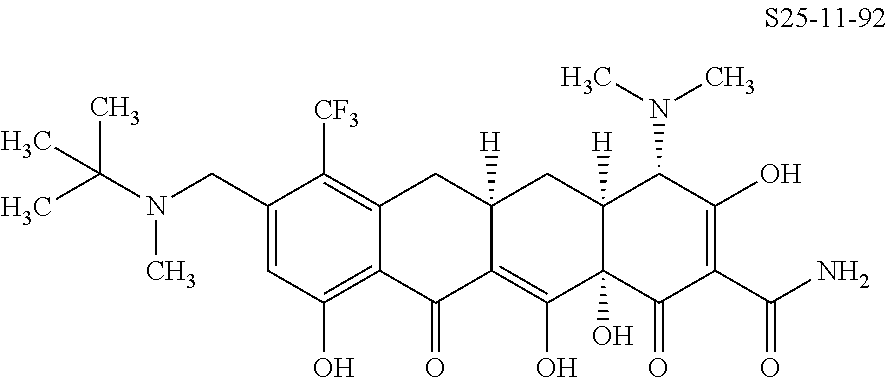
C1(CN(C(C)(C)C)C)=CC(O)=C2C(=C1[CF3])CC1([H])C(=C(O)C3(O)C([H])(C1)C(N(C)C)C(O)=C(C(N)=O)C3=O)C2=O
